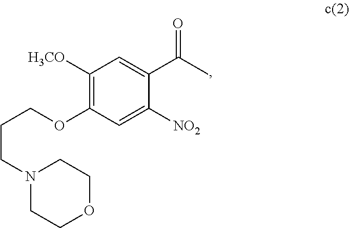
C1([H3CO])=C(OCCCN2CCOCC2)C=C([NO2])C(C(C)=O)=C1
